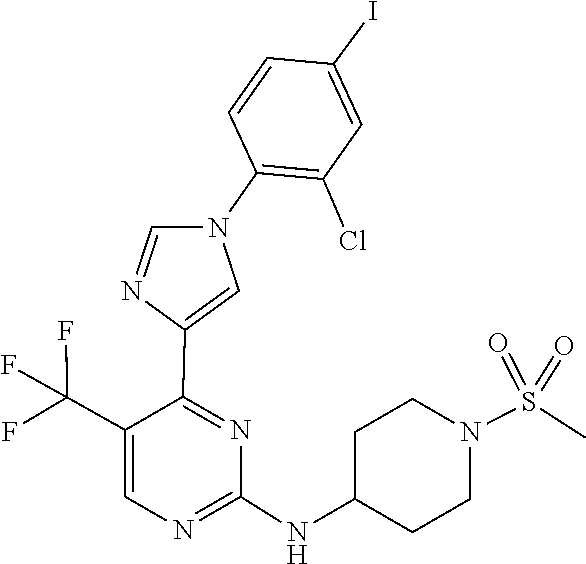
C1(NC2CCN(S(=O)(=O)C)CC2)=NC=C(C(F)(F)F)C(C2=CN(C3=C(Cl)C=C(I)C=C3)C=N2)=N1
